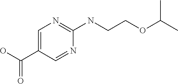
N1=CC(C(O)=O)=CN=C1NCCOC(C)C
